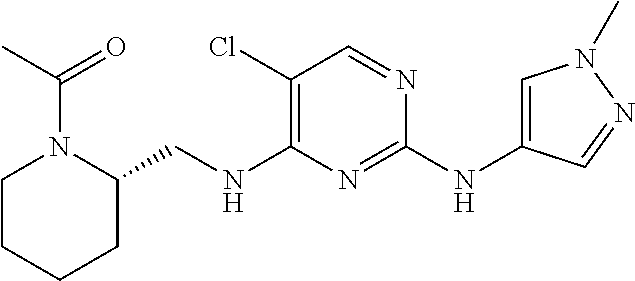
C1(Cl)=C(NCC2N(C(=O)C)CCCC2)N=C(NC2=CN(C)N=C2)N=C1
